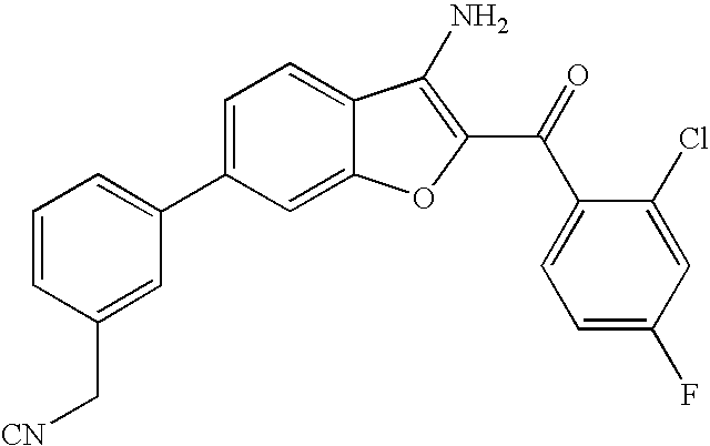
C1=CC(C[CN])=CC(C2=CC=C3C(=C2)OC(C(C2=CC=C(F)C=C2Cl)=O)=C3N)=C1
